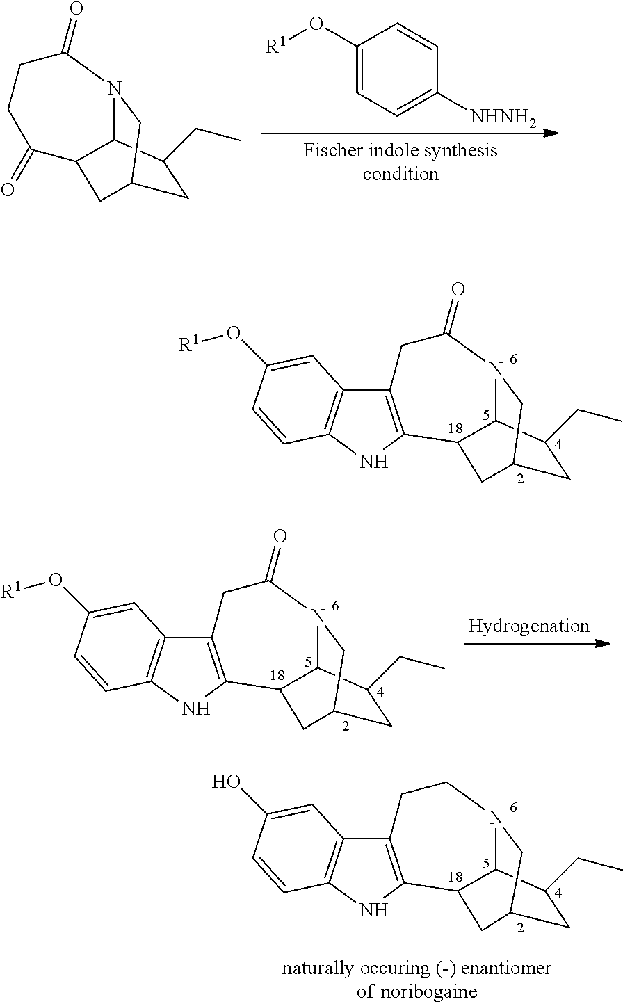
[R1]OC1=CC=C([NHNH2])C=C1.C1C(CC)C2N3CC1CC2C(=O)CCC3=O.C1C(CC)C2N3CC1CC2C1=C(CC3=O)C2=C(N1)C=CC(O[R1])=C2.C1C(CC)C2N3CC1CC2C1=C(CC3=O)C2=C(N1)C=CC(O[R1])=C2.C1C(CC)C2N3CC1CC2C1=C(CC3)C2=C(N1)C=CC(O)=C2
